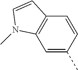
C1=CC(C)=CC2=C1C=CN2C
